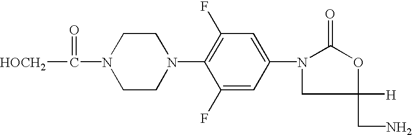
C1CN(C(=O)[HOCH2])CCN1C1=C(F)C=C(N2CC([H])(CN)OC2=O)C=C1F
